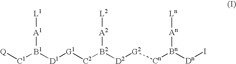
[Q][C1][B1]([A1][L1])[D1][G1][C2][B2]([A2][L2])[D2][G2][Cn][Bn]([An][Ln])[Dn]I
